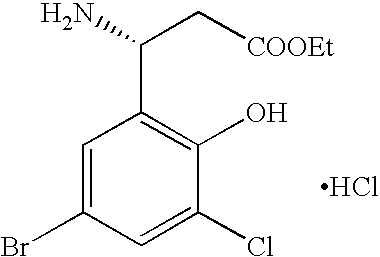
C1=C(Br)C=C(Cl)C(O)=C1C(C[COOEt])N.Cl
